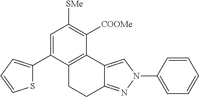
C1=C(C2=CC=CS2)C2=C(C([COOMe])=C1[SMe])C1=CN(C3=CC=CC=C3)N=C1CC2
